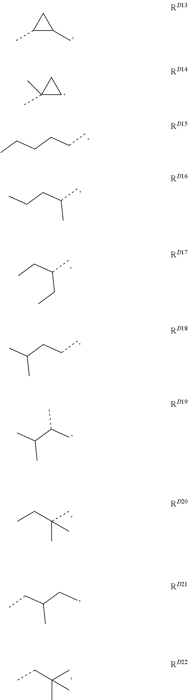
C1(C)C(C)C1.C1(C)(C)CC1.CCCCCC.CC(CCC)C.CC(CC)CC.CCCC(C)C.CC(C(C)C)C.CCC(C)(C)C.CCC(CC)C.CCC(C)(C)C
